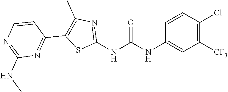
C1([CF3])=C(Cl)C=CC(NC(NC2=NC(C)=C(C3=NC(NC)=NC=C3)S2)=O)=C1
